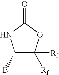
C1(B)C([Rf])([Rf])OC(=O)N1
